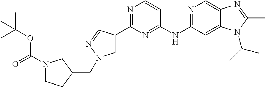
C1(C2=NC=CC(NC3=NC=C4C(=C3)N(C(C)C)C(C)=N4)=N2)=CN(CC2CN(C(=O)OC(C)(C)C)CC2)N=C1
